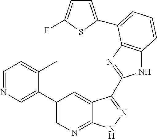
C1(C2=CN=CC=C2C)=CN=C2C(=C1)C(C1=NC3=C(N1)C=CC=C3C1=CC=C(F)S1)=NN2
